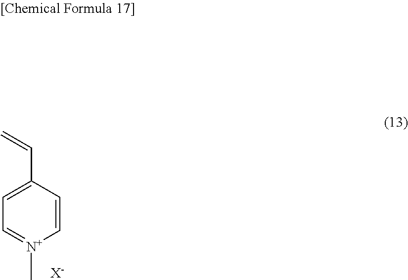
[X-].[N+]1(C)=CC=C(C=C)C=C1
